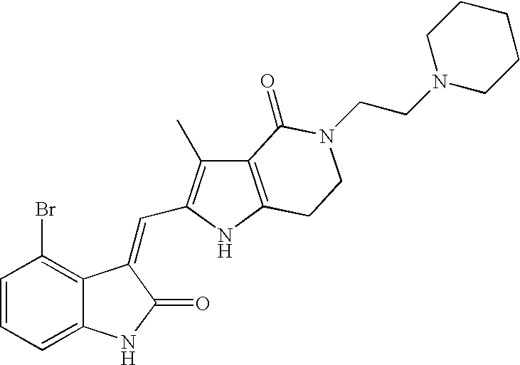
C1=CC(Br)=C2C(=C1)NC(=O)C2=CC1=C(C)C2=C(N1)CCN(CCN1CCCCC1)C2=O
